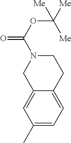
C1(C)=CC=C2C(=C1)CN(C(OC([Me])([Me])[Me])=O)CC2
